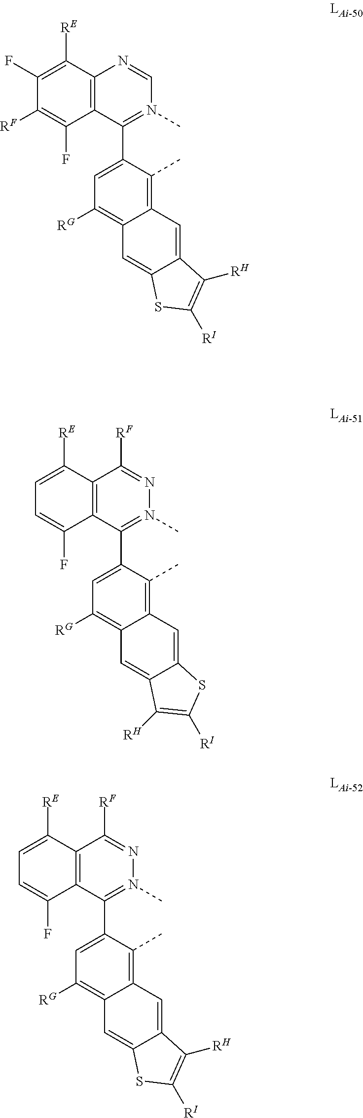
C1=C(C2=N(C)C=NC3=C2C(F)=C([RF])C(F)=C3[RE])C(C)=C2C(=C1[RG])C=C1C(=C2)C([RH])=C([RI])S1.C12=C(C(C3=CC([RG])=C4C(=C3C)C=C3C(=C4)C([RH])=C([RI])S3)=N(C)N=C1[RF])C(F)=CC=C2[RE].C1=C(C2=N(C)N=C([RF])C3=C2C(F)=CC=C3[RE])C(C)=C2C(=C1[RG])C=C1C(=C2)C([RH])=C([RI])S1
